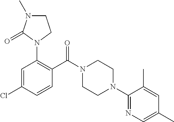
C1=C(Cl)C=CC(C(N2CCN(C3=NC=C(C)C=C3C)CC2)=O)=C1N1C(=O)N(C)CC1
